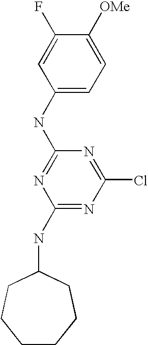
C1(NC2=NC(NC3CCCCCC3)=NC(Cl)=N2)=CC=C([OMe])C(F)=C1
